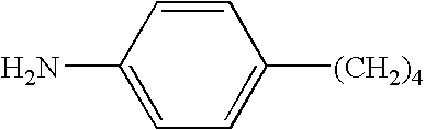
C1=CC(N)=CC=C1[(CH2)4]
